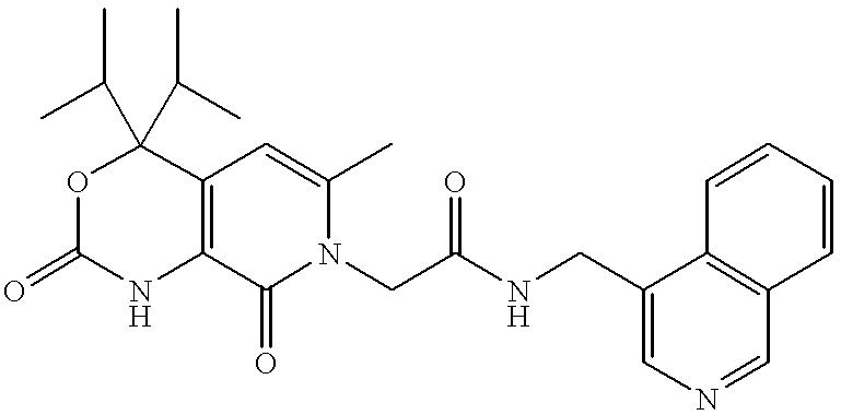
O=C1NC2=C(C=C(C)N(CC(NCC3=CN=CC4=C3C=CC=C4)=O)C2=O)C(C(C)C)(C(C)C)O1
